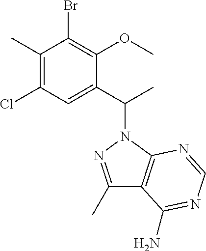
C1(C)=C(Cl)C=C(C(C)N2N=C(C)C3=C2N=CN=C3N)C(OC)=C1Br
